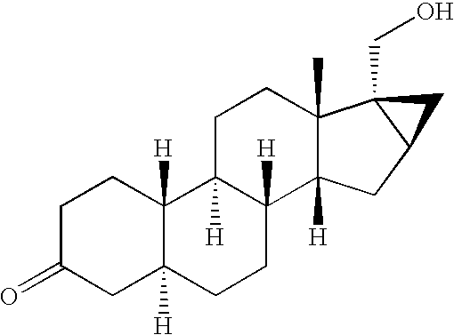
C1C(=O)CC2([H])C([H])(C1)C1([H])C([H])(CC2)C2([H])C(C)(CC1)C1(CO)C(C2)C1
